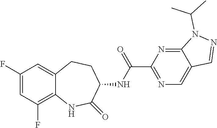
C12=CC(F)=CC(F)=C1NC(=O)C(NC(C1=NC=C3C(=N1)N(C(C)C)N=C3)=O)CC2
